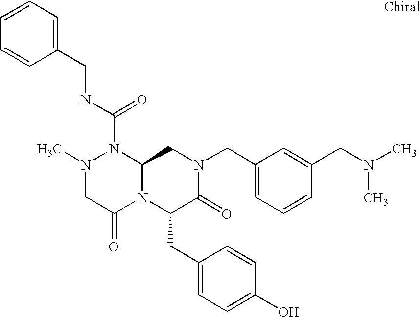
N1(C(NCC2=CC=CC=C2)=O)N(C)CC(=O)N2C1CN(CC1=CC=CC(CN(C)C)=C1)C(=O)C2CC1=CC=C(O)C=C1
